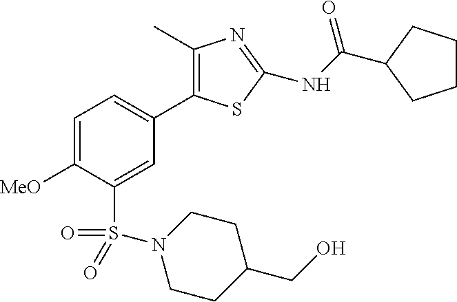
C1(C)=C(C2=CC=C([MeO])C(S(=O)(=O)N3CCC(CO)CC3)=C2)SC(NC(=O)C2CCCC2)=N1
